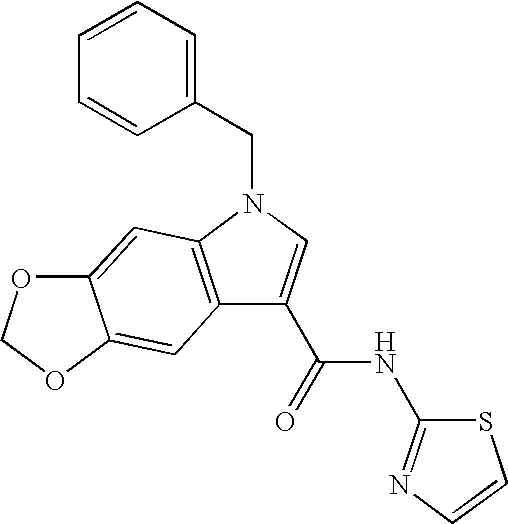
C12=C(N(CC3=CC=CC=C3)C=C1C(NC1=NC=CS1)=O)C=C1C(=C2)OCO1
